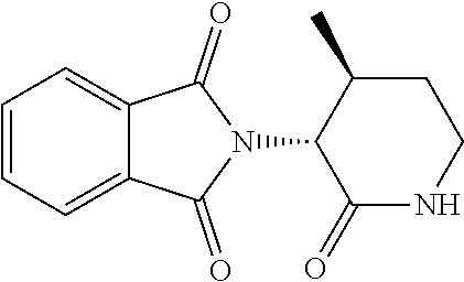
N1(C2C(=O)NCCC2C)C(=O)C2=CC=CC=C2C1=O
